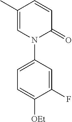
C1=C(C)C=CC(=O)N1C1=CC=C([OEt])C(F)=C1
